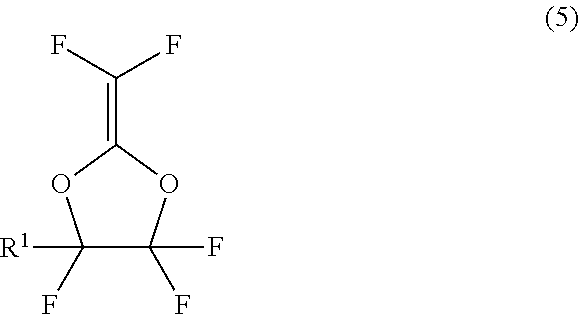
C1(F)([R1])C(F)(F)OC(=C(F)F)O1
